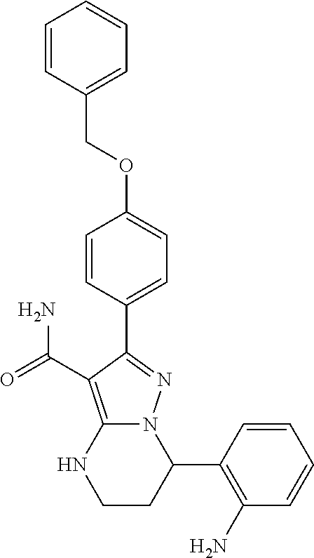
C(C1=CC=CC=C1)OC1=CC=C(C2=NN3C(=C2C(=O)N)NCCC3C2=C(N)C=CC=C2)C=C1
